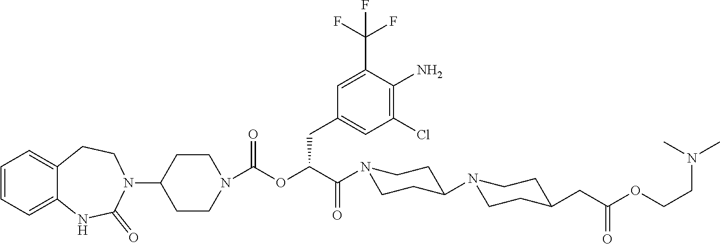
C1=CC=C2C(=C1)CCN(C1CCN(C(OC(C(N3CCC(N4CCC(CC(=O)OCCN(C)C)CC4)CC3)=O)CC3=CC(Cl)=C(N)C(C(F)(F)F)=C3)=O)CC1)C(=O)N2
